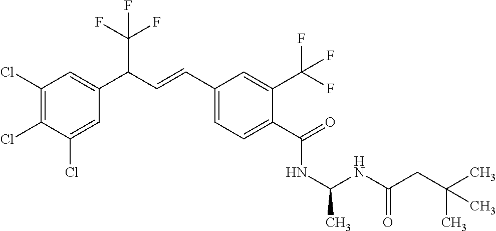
C1(Cl)=C(Cl)C(Cl)=CC(C(C=CC2=CC=C(C(=O)NC(C)NC(CC(C)(C)C)=O)C(C(F)(F)F)=C2)C(F)(F)F)=C1
